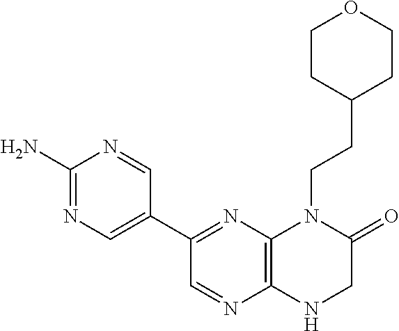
C1(N)=NC=C(C2=NC3=C(N=C2)NCC(=O)N3CCC2CCOCC2)C=N1
